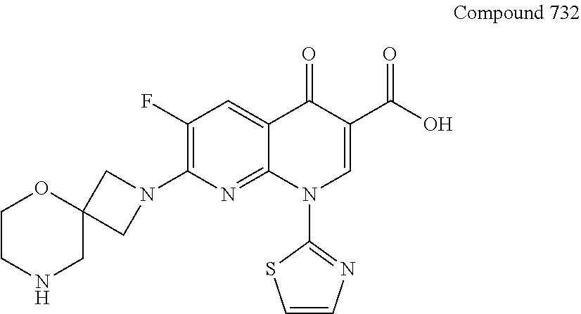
C12(CN(C3=C(F)C=C4C(=N3)N(C3=NC=CS3)C=C(C(O)=O)C4=O)C1)OCCNC2
